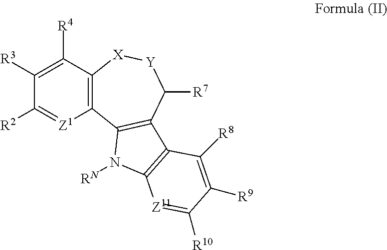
C12=C(C3=C(C([R7])[Y][X]1)C1=C(N3[RN])[Z11]=C([R10])C([R9])=C1[R8])[Z1]=C([R2])C([R3])=C2[R4]
